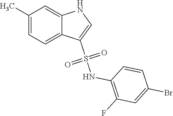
O=S(C1=CNC2=CC(C)=CC=C21)(NC1=C(F)C=C(Br)C=C1)=O
